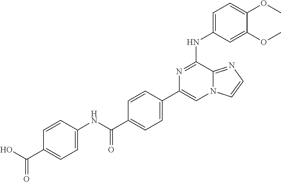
C1=C(NC2=NC(C3=CC=C(C(NC4=CC=C(C(O)=O)C=C4)=O)C=C3)=CN3C2=NC=C3)C=C(OC)C(OC)=C1
